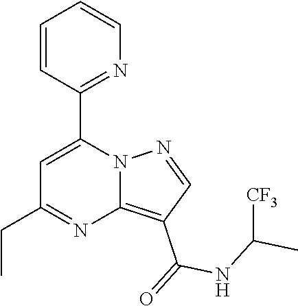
C12=C(C(=O)NC(C)[CF3])C=NN1C(C1=NC=CC=C1)=CC(CC)=N2
